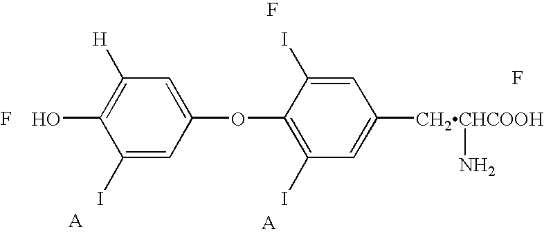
C1(I)=CC(OC2=C(I)C=C([CH2CHCOOH]N)C=C2I)=CC([H])=C1O.F.F.F
